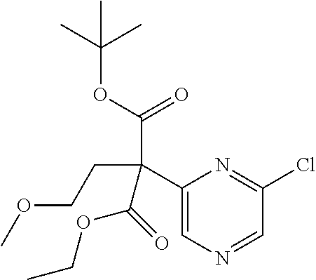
C1(C(C(OC(C)(C)C)=O)(C(OCC)=O)CCOC)=CN=CC(Cl)=N1
